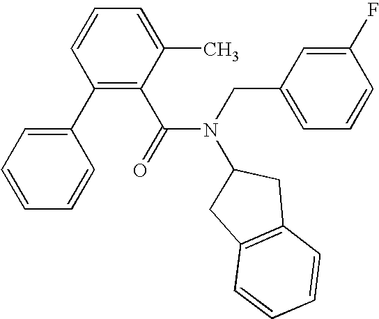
C1(C2=CC=CC=C2)=C(C(N(CC2=CC=CC(F)=C2)C2CC3=C(C2)C=CC=C3)=O)C(C)=CC=C1
